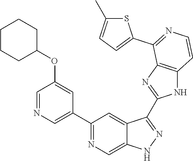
C1(C2=CN=CC(OC3CCCCC3)=C2)=NC=C2C(=C1)C(C1=NC3=C(N1)C=CN=C3C1=CC=C(C)S1)=NN2
